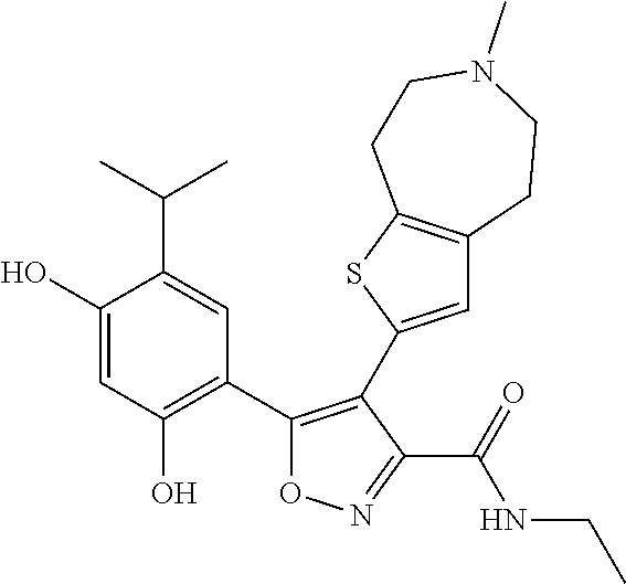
C1(O)=CC(O)=C(C2=C(C3=CC4=C(S3)CCN(C)CC4)C(C(=O)NCC)=NO2)C=C1C(C)C
